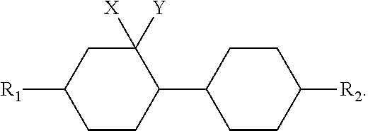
C1CC(C2CCC([R2])CC2)C([X])([Y])CC1[R1]
